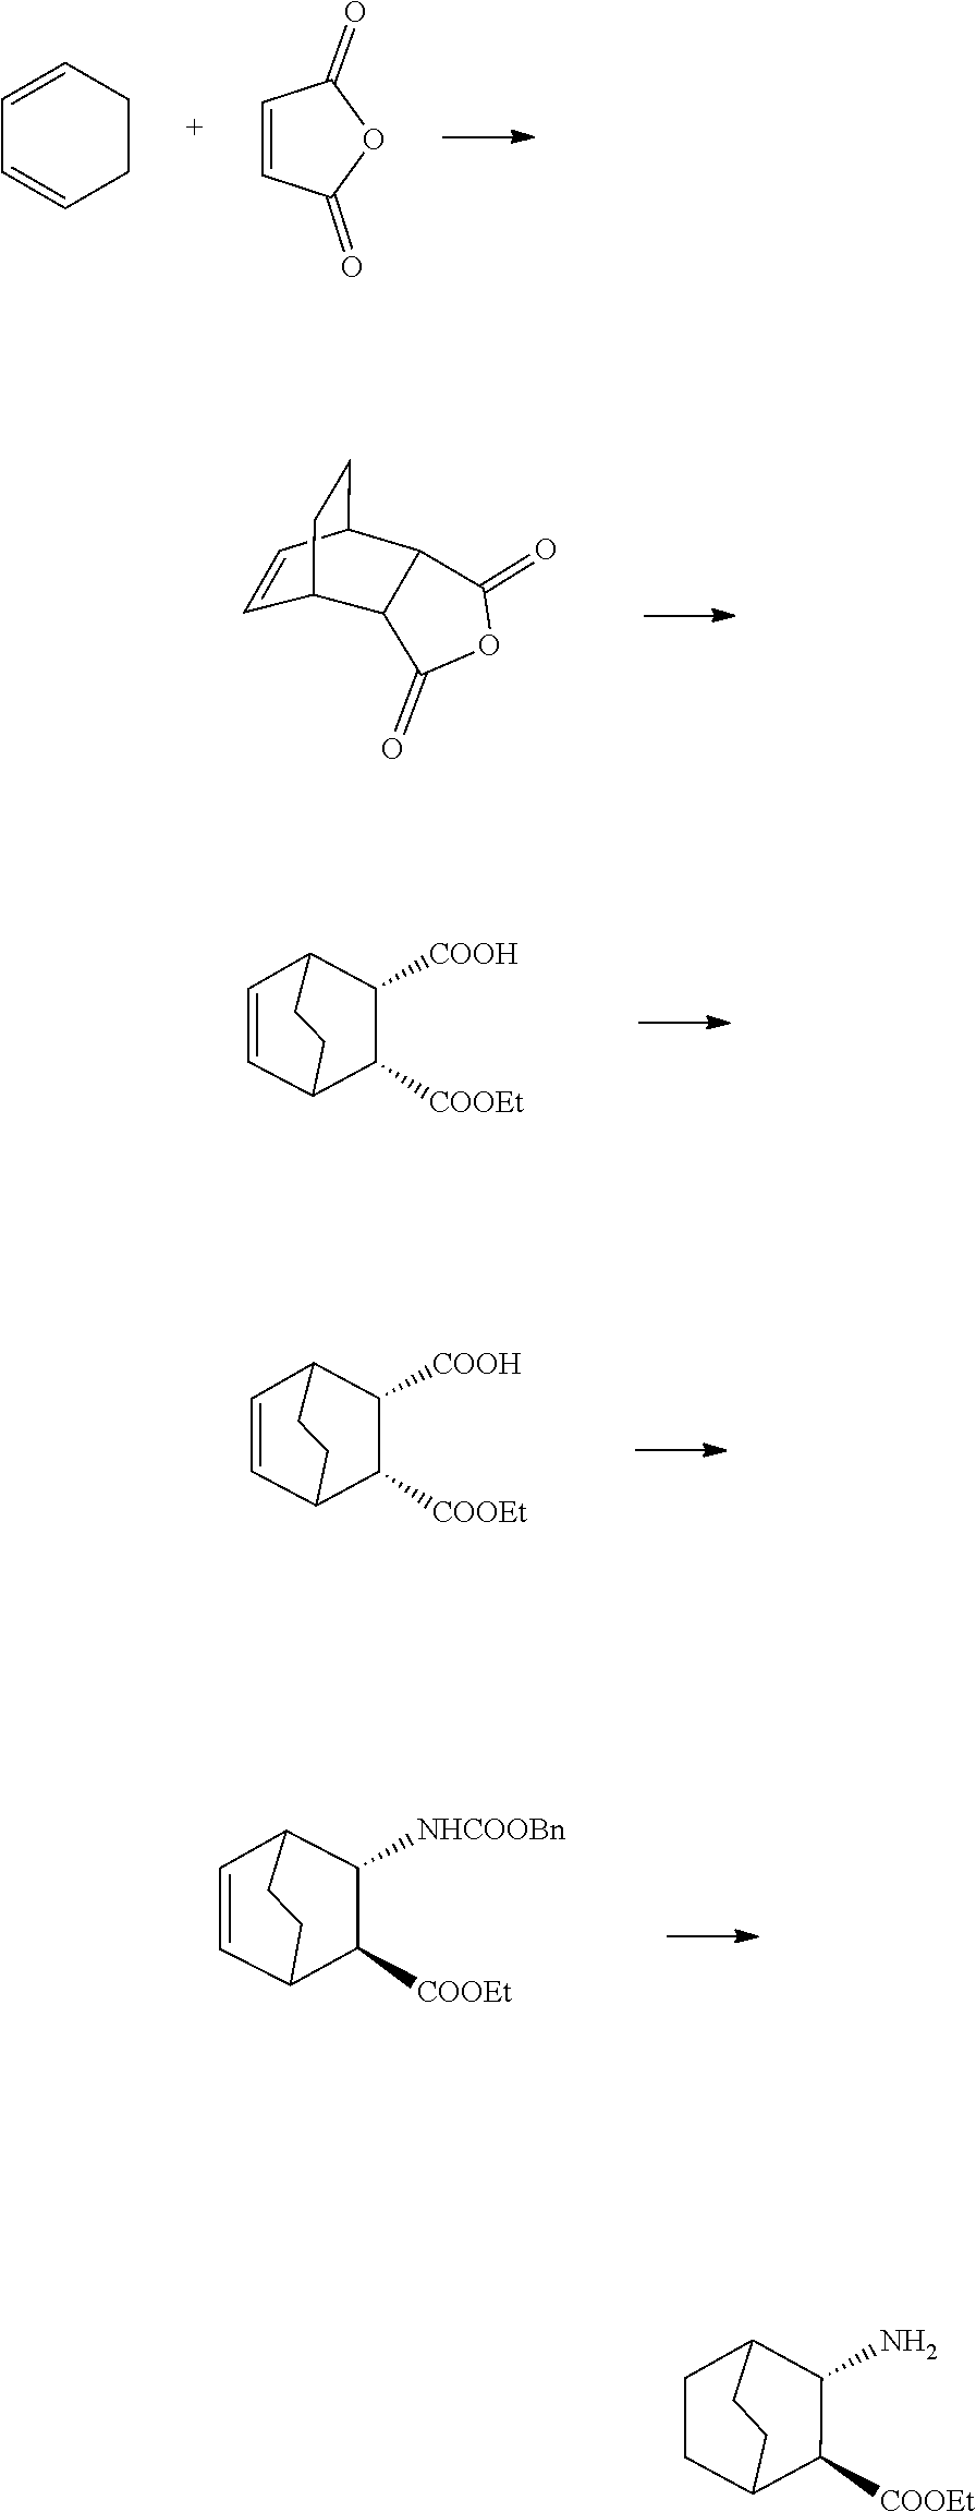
C1=CCCC=C1.C1=CC(=O)OC1=O.C1=CC2CCC1C1C2C(=O)OC1=O.C1=CC2C([COOH])C([COOEt])C1CC2.C1=CC2C([COOH])C([COOEt])C1CC2.C1=CC2C([NHCOOBn])C([COOEt])C1CC2.C1CC2C([COOEt])C(N)C1CC2
